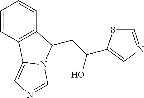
C(C(O)C1=CN=CS1)C1C2=C(C=CC=C2)C2=CN=CN21
